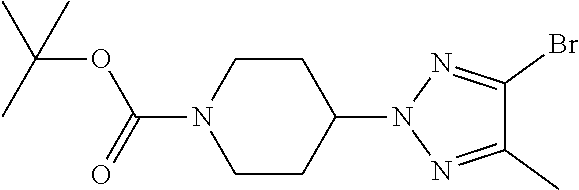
C1CC(N2N=C(C)C(Br)=N2)CCN1C(OC(C)(C)C)=O
